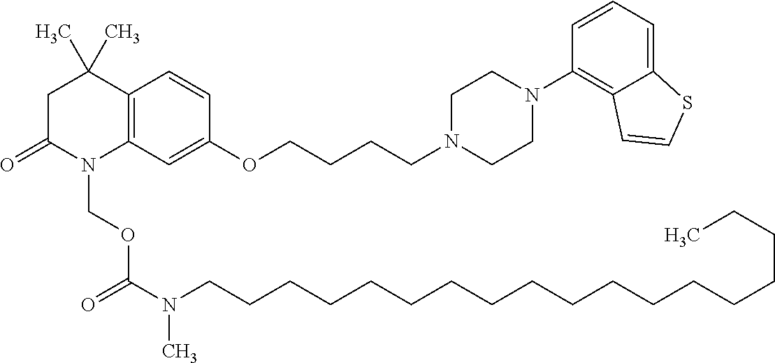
C12=C(C=C(OCCCCN3CCN(C4=C5C(=CC=C4)SC=C5)CC3)C=C1)N(COC(=O)N(CCCCCCCCCCCCCCCCCC)C)C(=O)CC2(C)C
